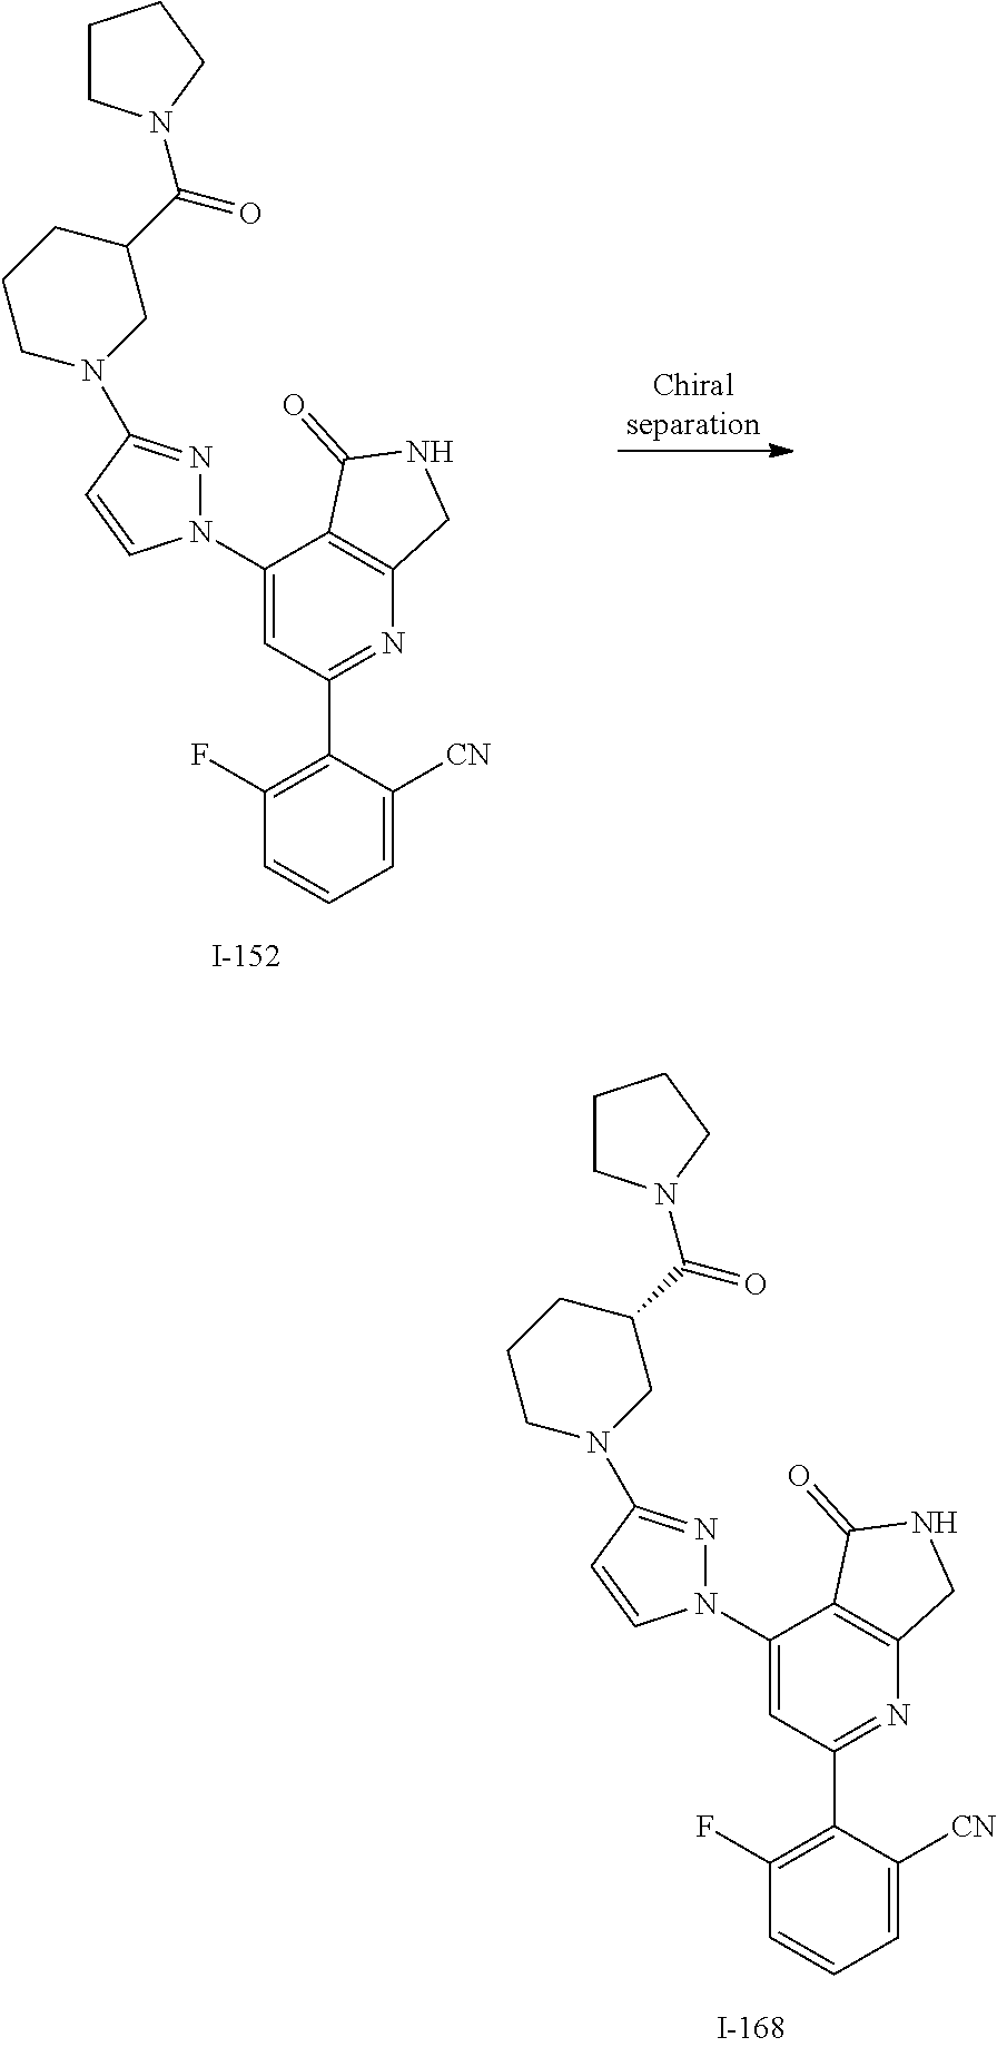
N1=C(C2=C(F)C=CC=C2[CN])C=C(N2N=C(N3CC(C(=O)N4CCCC4)CCC3)C=C2)C2=C1CNC2=O.N1=C(C2=C(F)C=CC=C2[CN])C=C(N2N=C(N3CC(C(=O)N4CCCC4)CCC3)C=C2)C2=C1CNC2=O
